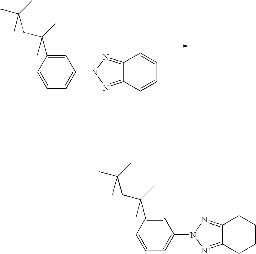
C1=C(C(C)(CC(C)(C)C)C)C=CC=C1N1N=C2C(=N1)C=CC=C2.C1=C(C(C)(CC(C)(C)C)C)C=CC=C1N1N=C2C(=N1)CCCC2
